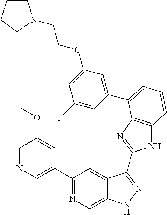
C1(C2=NC=C3C(=C2)C(C2=NC4=C(N2)C=CC=C4C2=CC(OCCN4CCCC4)=CC(F)=C2)=NN3)=CN=CC(OC)=C1
